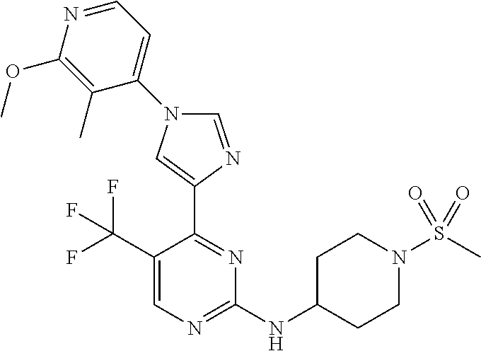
C1(C(F)(F)F)=CN=C(NC2CCN(S(C)(=O)=O)CC2)N=C1C1=CN(C2=CC=NC(OC)=C2C)C=N1
